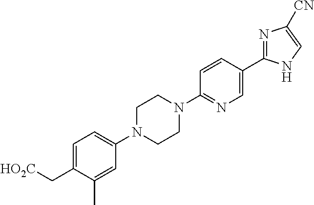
C1=C(N2CCN(C3=NC=C(C4=NC([CN])=CN4)C=C3)CC2)C=C(C)C(C[HO2C])=C1
